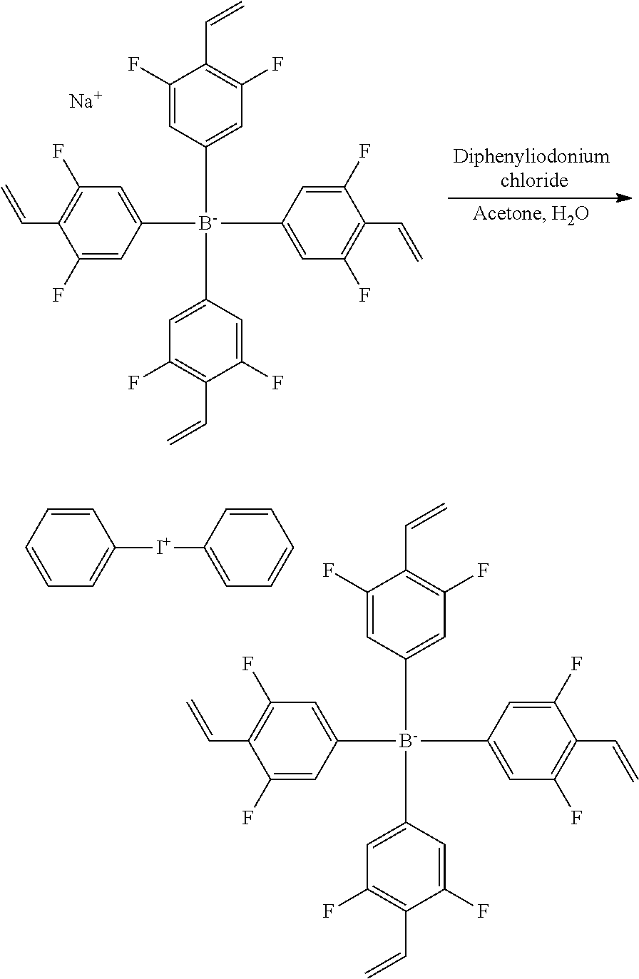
C1(F)=C(C=C)C(F)=CC([B-](C2=CC(F)=C(C=C)C(F)=C2)(C2=CC(F)=C(C=C)C(F)=C2)C2=CC(F)=C(C=C)C(F)=C2)=C1.C1=CC=CC=C1[I+]C1=CC=CC=C1.C1(F)=C(C=C)C(F)=CC([B-](C2=CC(F)=C(C=C)C(F)=C2)(C2=CC(F)=C(C=C)C(F)=C2)C2=CC(F)=C(C=C)C(F)=C2)=C1.[Na]
